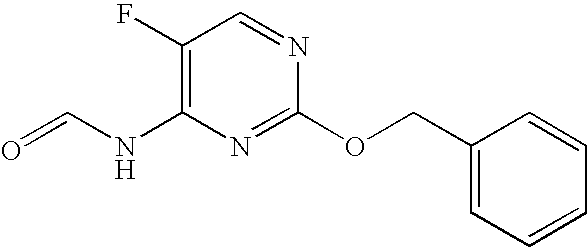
N(C1=C(F)C=NC(OCC2=CC=CC=C2)=N1)C=O
